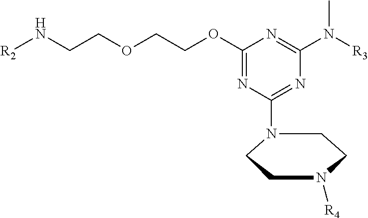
[R2]NCCOCCOC1=NC(N2CCN([R4])CC2)=NC(N([R3])C)=N1
